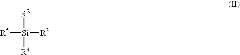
[R5][Si]([R2])([R3])[R4]
